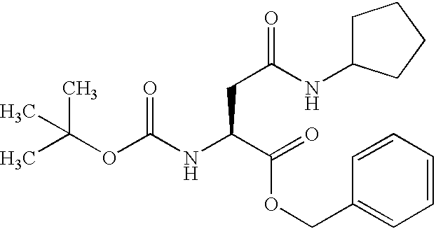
CC(OC(NC(C(OCC1=CC=CC=C1)=O)CC(NC1CCCC1)=O)=O)(C)C
